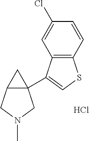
C12=C(C(C34C(CN(C)C3)C4)=CS1)C=C(Cl)C=C2.Cl
